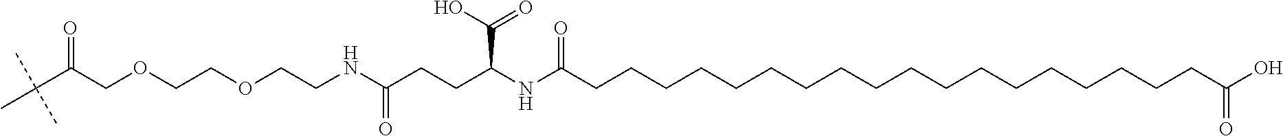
C(C(COCCOCCNC(CCC(NC(CCCCCCCCCCCCCCCCCCC(O)=O)=O)C(O)=O)=O)=O)(C)(C)C
